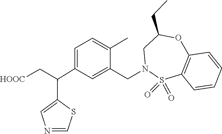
O=S1(=O)C2=C(C=CC=C2)OC(CC)CN1CC1=CC(C(C2=CN=CS2)C[HOOC])=CC=C1C
